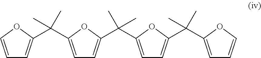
C1=COC(C(C2=CC=C(C(C)(C)C3=CC=C(C(C4=CC=CO4)(C)C)O3)O2)(C)C)=C1
